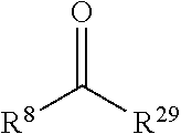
O=C([R29])[R8]
